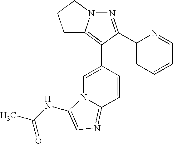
N1=C(C2=CC=CC=N2)C(C2=CN3C(=NC=C3NC(C)=O)C=C2)=C2N1CCC2
